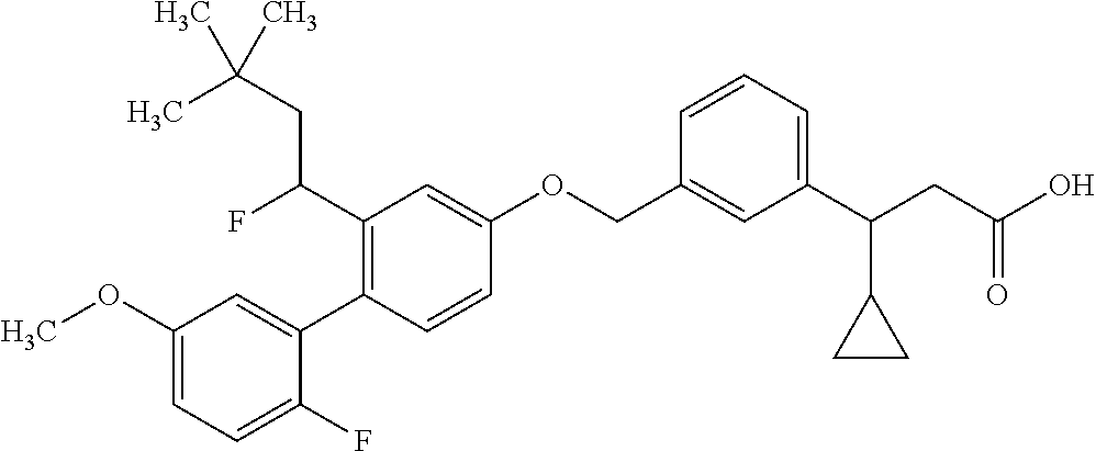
C1(OC)=CC=C(F)C(C2=C(C(CC(C)(C)C)F)C=C(OCC3=CC(C(CC(O)=O)C4CC4)=CC=C3)C=C2)=C1
